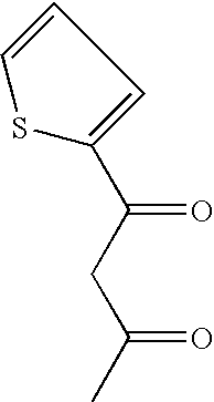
C1=CSC(C(CC(C)=O)=O)=C1
